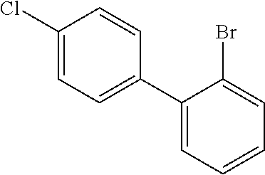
C1(Cl)=CC=C(C2=CC=CC=C2Br)C=C1
